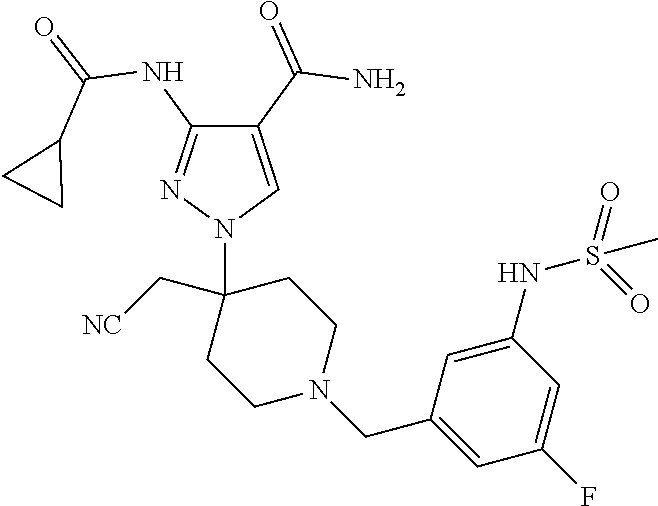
C1(C(=O)N)=CN(C2(C[NC])CCN(CC3=CC(F)=CC(NS(=O)(=O)C)=C3)CC2)N=C1NC(=O)C1CC1
